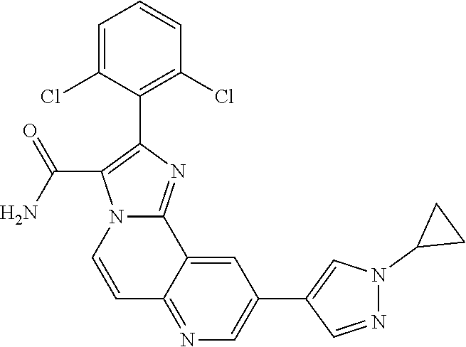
C1=C(Cl)C(C2=C(C(N)=O)N3C(=N2)C2=CC(C4=CN(C5CC5)N=C4)=CN=C2C=C3)=C(Cl)C=C1
